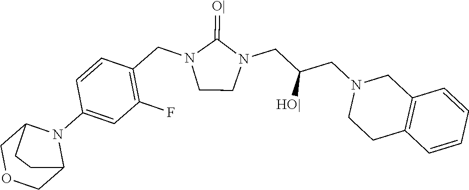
C1CN(CC(CN2CCC3=C(C2)C=CC=C3)[HO|])C(=[O|])N1CC1=C(F)C=C(N2C3COCC2CC3)C=C1
